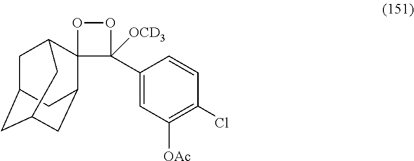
C1C2CC3CC(C4(C1C3)C(C1=CC([OAc])=C(Cl)C=C1)([OCD3])OO4)C2
